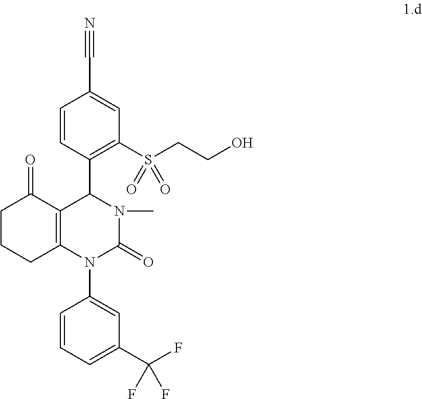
C1=CC(C2C3=C(N(C4=CC(C(F)(F)F)=CC=C4)C(=O)N2C)CCCC3=O)=C(S(CCO)(=O)=O)C=C1C#N
